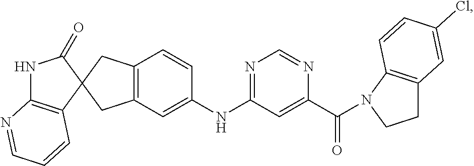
C12=C(C=C(NC3=NC=NC(C(=O)N4C5=C(CC4)C=C(Cl)C=C5)=C3)C=C1)CC1(C2)C(=O)NC2=C1C=CC=N2
